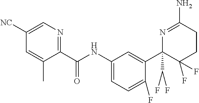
C1(C2(C(F)F)N=C(N)CCC2(F)F)=CC(NC(C2=NC=C([NC])C=C2C)=O)=CC=C1F
